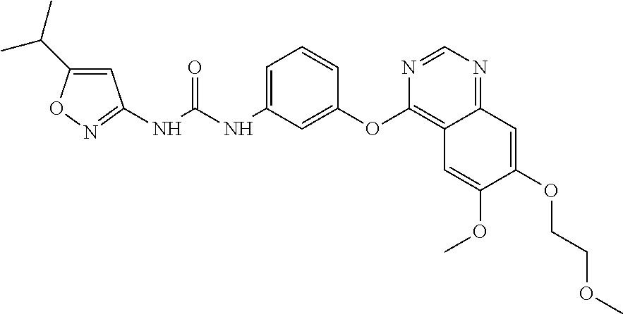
C1=C(C(C)C)ON=C1NC(NC1=CC=CC(OC2=C3C(=NC=N2)C=C(OCCOC)C(OC)=C3)=C1)=O
